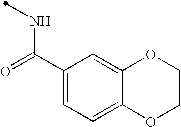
N(C(C1=CC=C2C(=C1)OCCO2)=O)C
